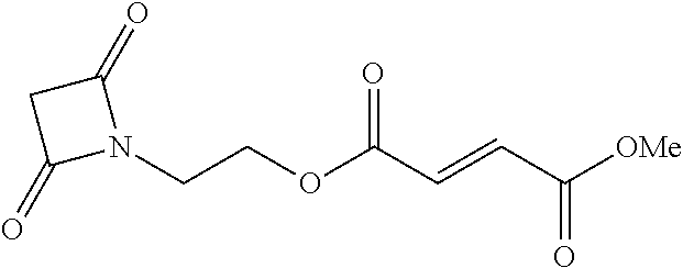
N1(CCOC(C=CC([OMe])=O)=O)C(=O)CC1=O
